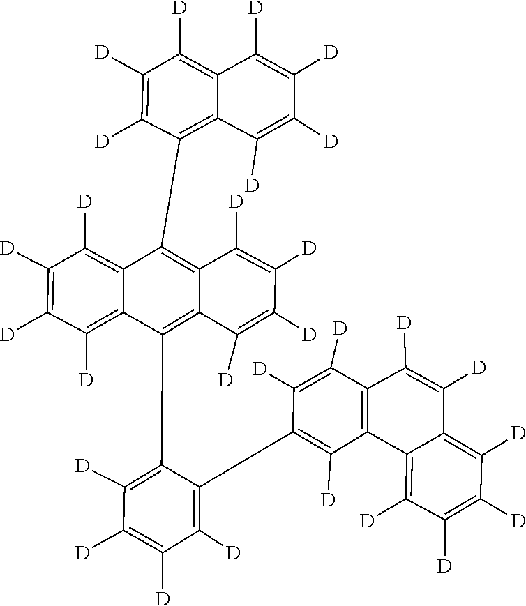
C1([D])=C([D])C([D])=C(C2=C([D])C3=C(C([D])=C2[D])C([D])=C([D])C2=C([D])C([D])=C([D])C([D])=C23)C(C2=C3C(=C(C4=C5C(=C([D])C([D])=C4[D])C([D])=C([D])C([D])=C5[D])C4=C([D])C([D])=C([D])C([D])=C24)C([D])=C([D])C([D])=C3[D])=C1[D]
